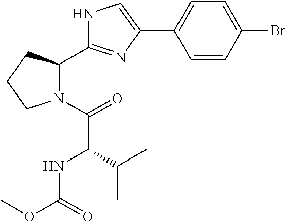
C1=CC(Br)=CC=C1C1=CNC(C2N(C(=O)C(NC(OC)=O)C(C)C)CCC2)=N1
